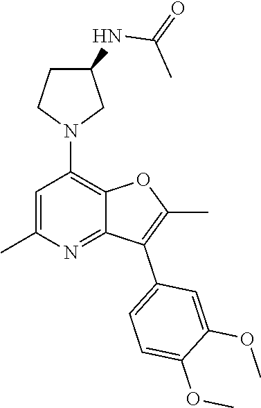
C1C(NC(=O)C)CN(C2=C3C(=NC(C)=C2)C(C2=CC=C(OC)C(OC)=C2)=C(C)O3)C1
